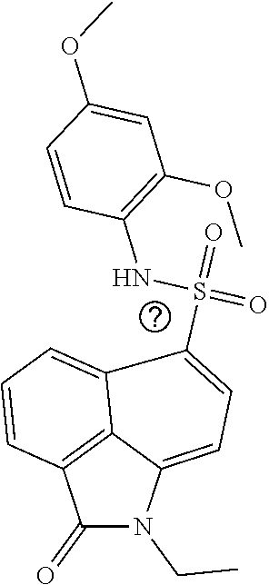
C12=C3C(=O)N(CC)C1=CC=C(S(=O)(NC1=C(OC)C=C(OC)C=C1)=O)C2=CC=C3
